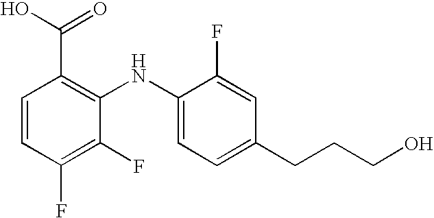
C1=CC(F)=C(F)C(NC2=CC=C(CCCO)C=C2F)=C1C(O)=O
